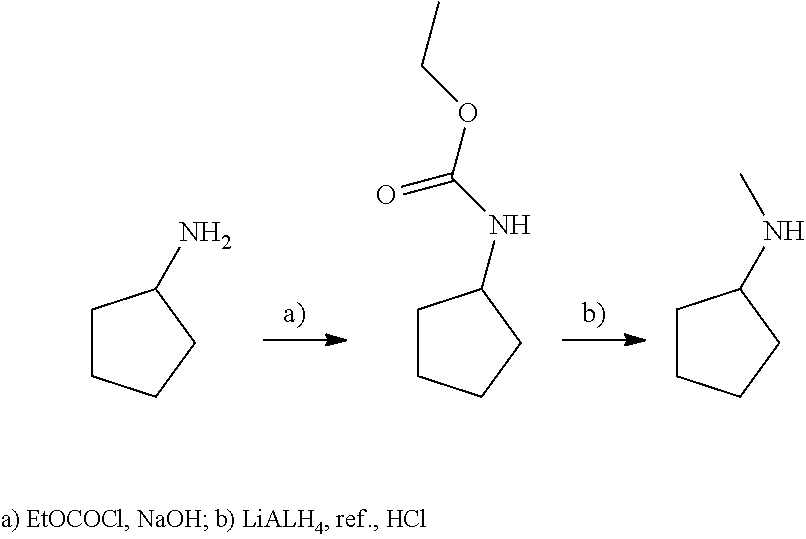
C1CCCC1N.C1CCCC1NC(OCC)=O.C1CCCC1NC
